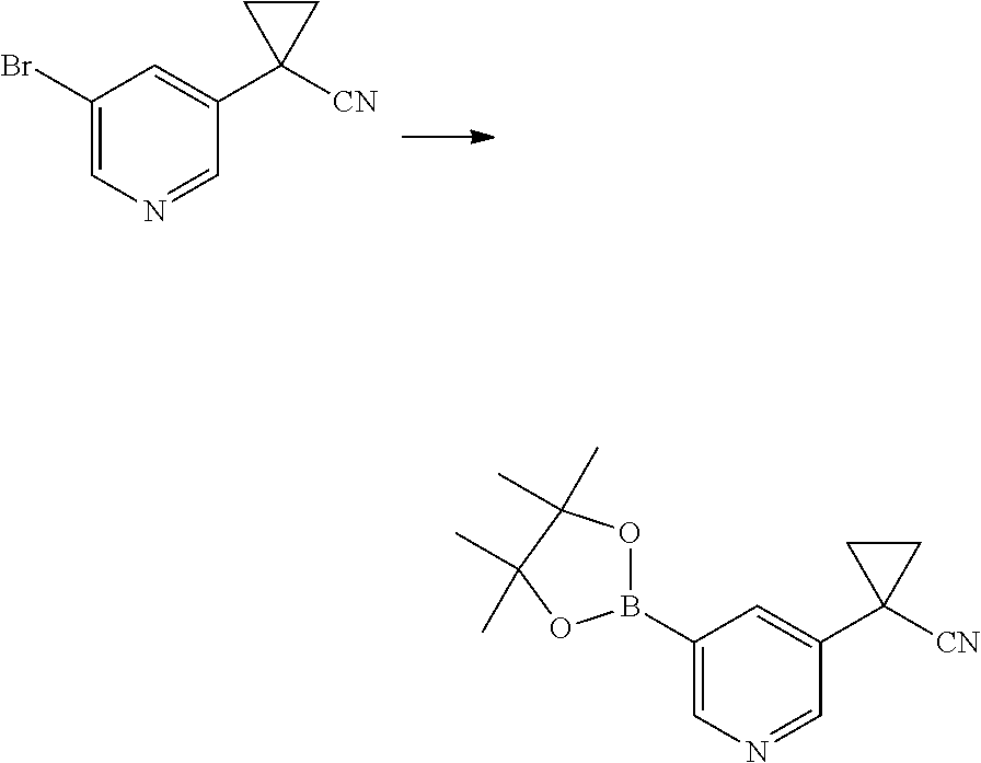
C1(Br)=CN=CC(C2([CN])CC2)=C1.C1(B2OC(C)(C)C(C)(C)O2)=CN=CC(C2([CN])CC2)=C1
